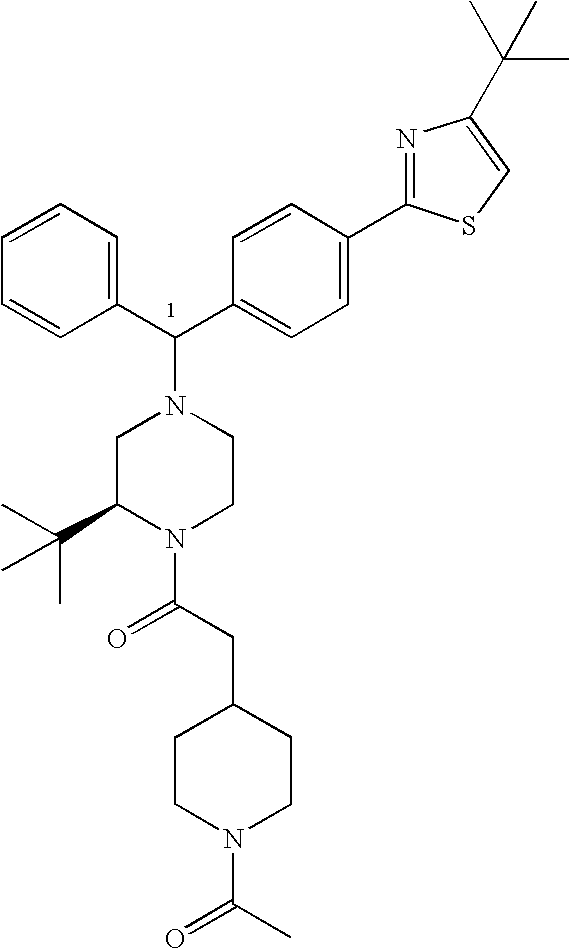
C1=CC=CC(C(C2=CC=C(C3=NC(C(C)(C)C)=CS3)C=C2)N2CC(C(C)(C)C)N(C(CC3CCN(C(C)=O)CC3)=O)CC2)=C1
